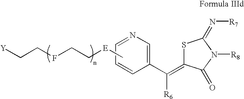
S1C(=C(C2=CN=CC=C2)[R6])C(=O)N([R8])C1=N[R7].C[E]CCFCC[Y]
